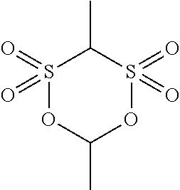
S1(=O)(=O)OC(C)OS(=O)(=O)C1C
